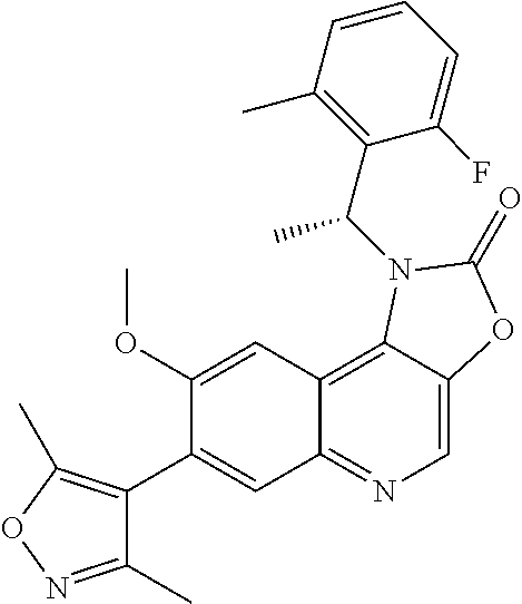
C1(OC)=CC2=C3C(=CN=C2C=C1C1=C(C)ON=C1C)OC(=O)N3C(C1=C(C)C=CC=C1F)C
